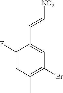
C1(F)=CC(C)=C(Br)C=C1C=C[NO2]
